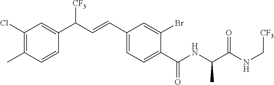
C1(C)=C(Cl)C=C(C(C=CC2=CC=C(C(NC(C(NC[CF3])=O)C)=O)C(Br)=C2)[CF3])C=C1
